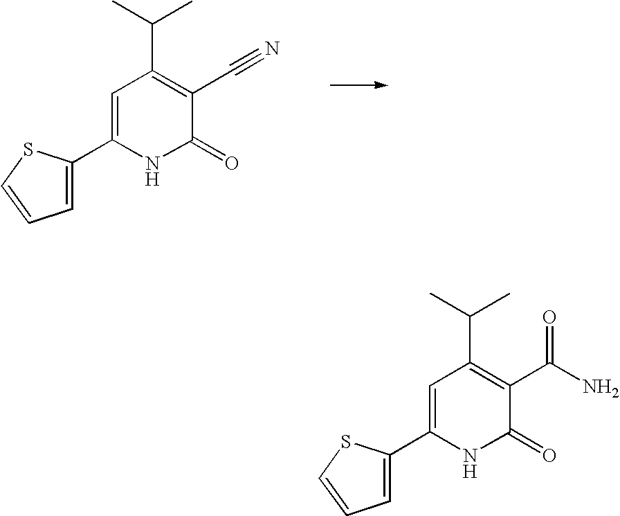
C(C1=C(C#N)C(=O)NC(C2=CC=CS2)=C1)(C)C.C(C1=C(C(N)=O)C(=O)NC(C2=CC=CS2)=C1)(C)C
